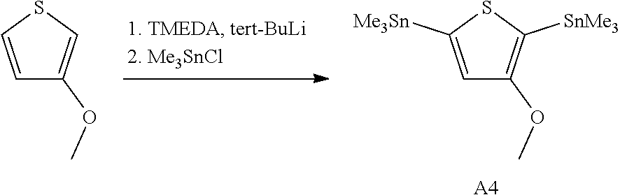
C1=C([Me3Sn])SC([SnMe3])=C1OC.[A4].C1=CSC=C1OC
